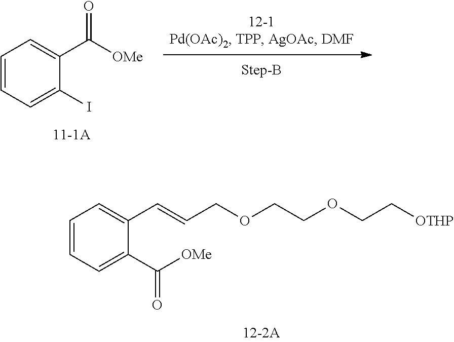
C1=CC=C(C=CCOCCOCC[OTHP])C(C([OMe])=O)=C1.C1=CC=C(I)C(C([OMe])=O)=C1
